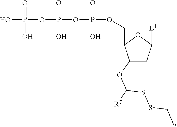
OP(OP(OP(=O)(O)OCC1C(OC([R7])SSCC)CC([B1])O1)(=O)O)(=O)O
